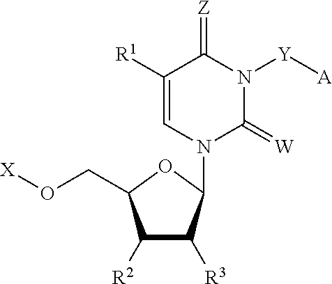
C1([R1])=CN(C2OC(CO[X])C([R2])C2[R3])C(=[W])N([Y][A])C1=[Z]
